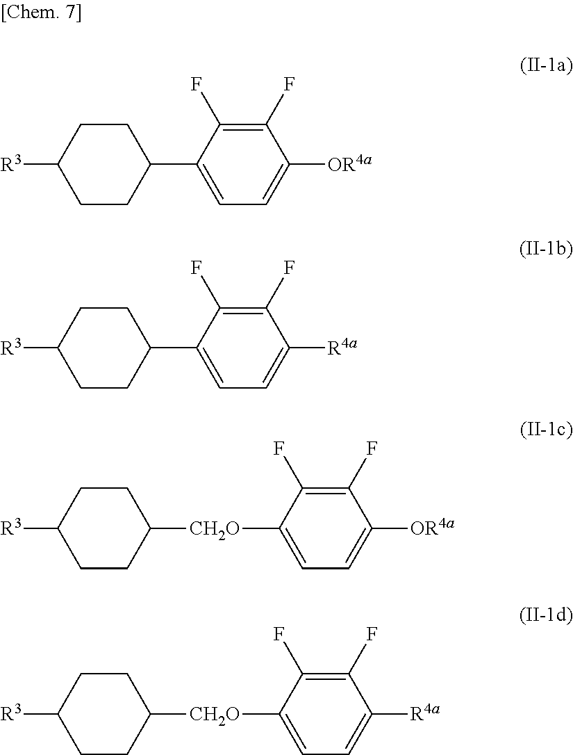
[R3]C1CCC(C2=CC=C([OR4a])C(F)=C2F)CC1.[R3]C1CCC(C2=CC=C([R4a])C(F)=C2F)CC1.[R3]C1CCC([CH2O]C2=CC=C([OR4a])C(F)=C2F)CC1.[R3]C1CCC([CH2O]C2=CC=C([R4a])C(F)=C2F)CC1
